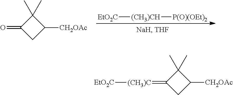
[EtO2C][(CH3)CH][P(O)(OEt)2].O=C1CC([CH2OAc])C1(C)C.C1C([CH2OAc])C(C)(C)C1=[(CH3)C][EtO2C]
